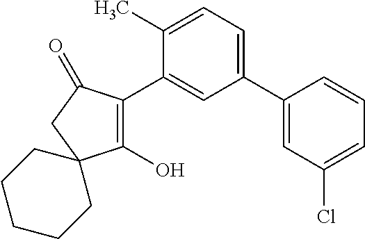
C1(O)=C(C2=CC(C3=CC(Cl)=CC=C3)=CC=C2C)C(=O)CC12CCCCC2
